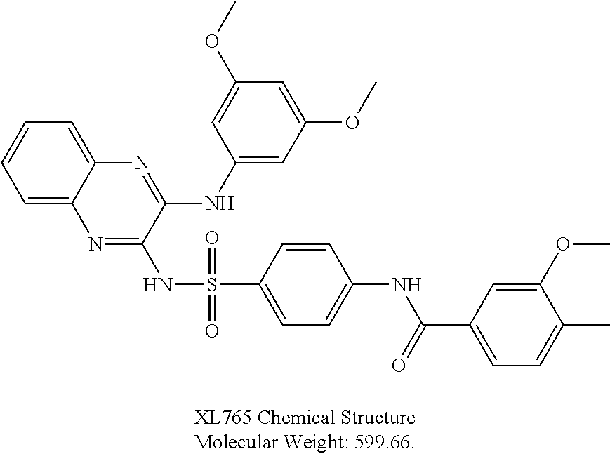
C1=C2C(=CC=C1)N=C(NC1=CC(OC)=CC(OC)=C1)C(NS(C1=CC=C(NC(C3=CC=C(C)C(OC)=C3)=O)C=C1)(=O)=O)=N2
